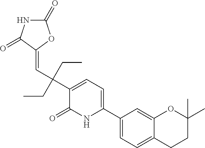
C1(C(C=C2OC(=O)NC2=O)(CC)CC)=CC=C(C2=CC=C3C(=C2)OC(C)(C)CC3)NC1=O
